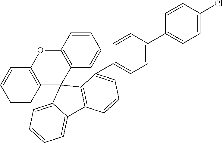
C1=CC=CC2=C1OC1=C(C23C2=CC=CC=C2C2=C3C(C3=CC=C(C4=CC=C(Cl)C=C4)C=C3)=CC=C2)C=CC=C1
